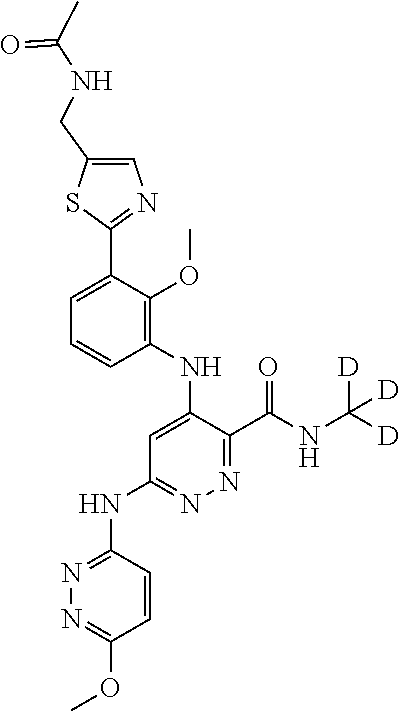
C1=C(C2=NC=C(CNC(C)=O)S2)C(OC)=C(NC2=CC(NC3=NN=C(OC)C=C3)=NN=C2C(NC([D])([D])[D])=O)C=C1
